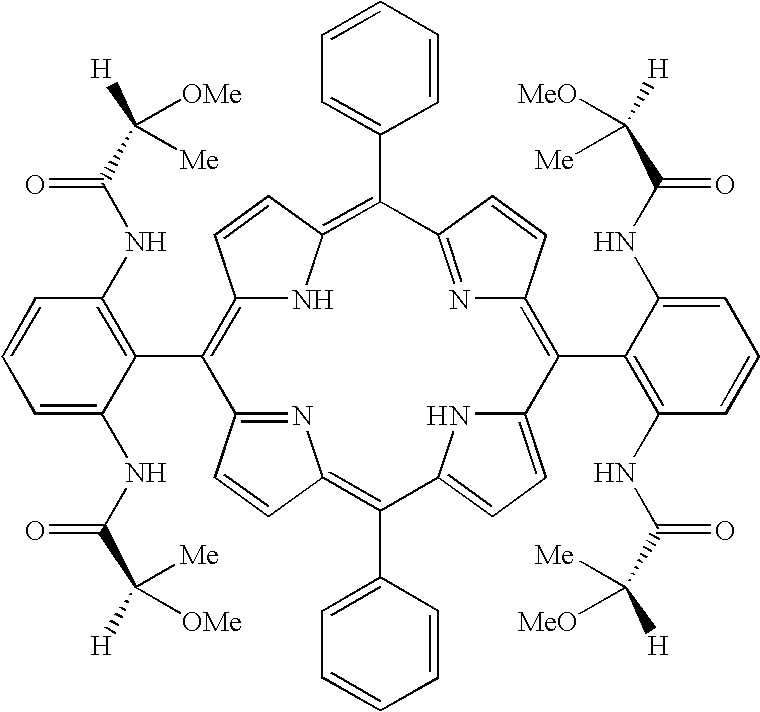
C12=C(C3=C(NC(C([OMe])([Me])[H])=O)C=CC=C3NC(C([Me])([H])[OMe])=O)C3=NC(=C(C4=CC=CC=C4)C4=CC=C(N4)C(C4=C(NC(C([MeO])([Me])[H])=O)C=CC=C4NC(C([MeO])([Me])[H])=O)=C4N=C(C(C5=CC=CC=C5)=C(N1)C=C2)C=C4)C=C3
